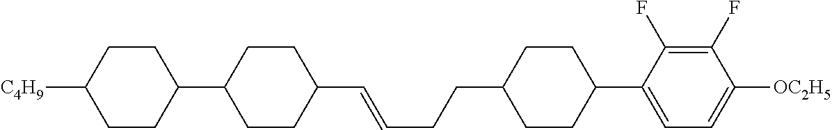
C1CC([C4H9])CCC1C1CCC(C=CCCC2CCC(C3=CC=C([OC2H5])C(F)=C3F)CC2)CC1
